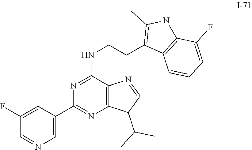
N1=C(NCCC2=C(C)NC3=C2C=CC=C3F)C2=C(N=C1C1=CN=CC(F)=C1)C(C(C)C)C=N2
